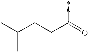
CC(CCC(=O)->*)C
